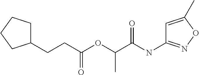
C(CC(OC(C(NC1=NOC(C)=C1)=O)C)=O)C1CCCC1
